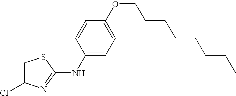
ClC1=CSC(NC2=CC=C(OCCCCCCCC)C=C2)=N1
